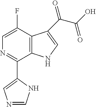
C12=C(C(F)=CN=C1C1=CN=CN1)C(C(C(O)=O)=O)=CN2
